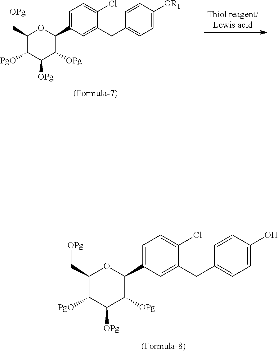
C1(C[OPg])C([PgO])C([OPg])C([OPg])C(C2=CC=C(Cl)C(CC3=CC=C([OR1])C=C3)=C2)O1.C1(C[OPg])C([PgO])C([OPg])C([OPg])C(C2=CC=C(Cl)C(CC3=CC=C(O)C=C3)=C2)O1
